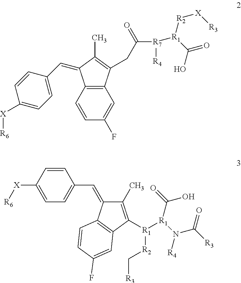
C1=CC([X][R6])=CC=C1C=C1C(C)=C([R1]([R1](C(O)=O)N([R4])C([R3])=O)[R2]C[R3])C2=C1C=CC(F)=C2.C12=C(C=CC(F)=C1)C(=CC1=CC=C([X][R6])C=C1)C(C)=C2CC([R7]([R1](C(=O)O)[R2][X][R3])[R4])=O
